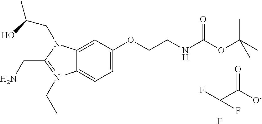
O=C([O-])C(F)(F)F.C12=CC(OCCNC(OC(C)(C)C)=O)=CC=C1[N+](CC)=C(CN)N2CC(C)O
